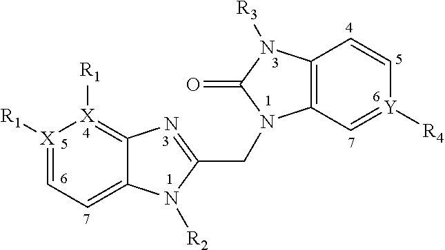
[X]1([R1])=CC=C2C(=[X]1[R1])N=C(CN1C3=C(C=C[Y]([R4])=C3)N([R3])C1=O)N2[R2]
